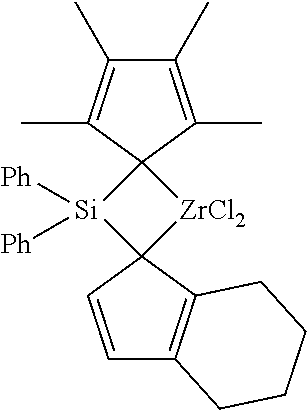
C1(C)=C(C)C2(C(C)=C1C)[Si]([Ph])([Ph])C1([ZrCl2]2)C=CC2=C1CCCC2
